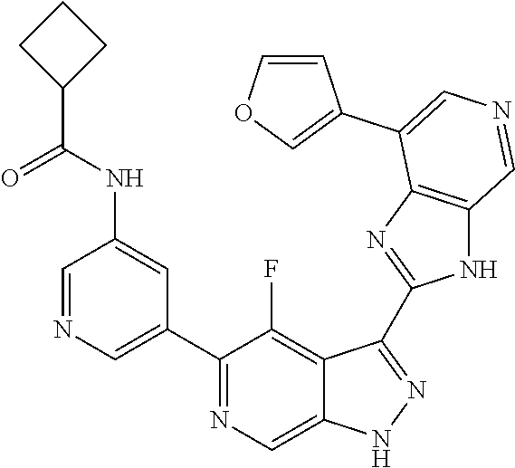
C1(C2=CN=CC(NC(=O)C3CCC3)=C2)=NC=C2C(=C1F)C(C1=NC3=C(N1)C=NC=C3C1=COC=C1)=NN2
